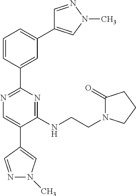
C1=CC(C2=NC=C(C3=CN(C)N=C3)C(NCCN3C(=O)CCC3)=N2)=CC(C2=CN(C)N=C2)=C1
